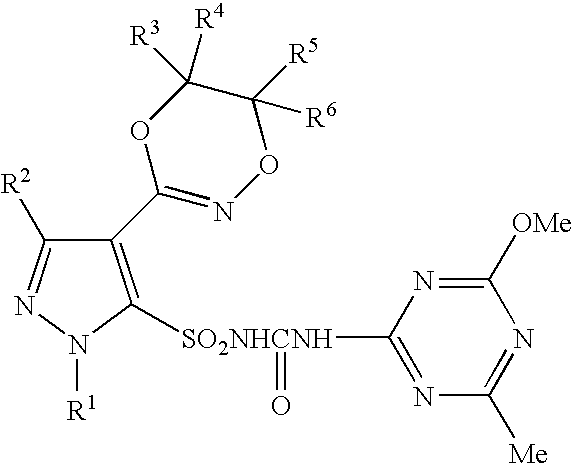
C1(C2=NOC([R6])([R5])C([R3])([R4])O2)=C([SO2NHCNH](C2=NC([Me])=NC([OMe])=N2)=O)N([R1])N=C1[R2]
